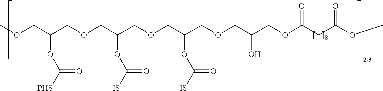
COCC(COCC(COCC(COCC(COC(CC(OC)=O)=O)O)OC([IS])=O)OC([IS])=O)OC([PHS])=O
